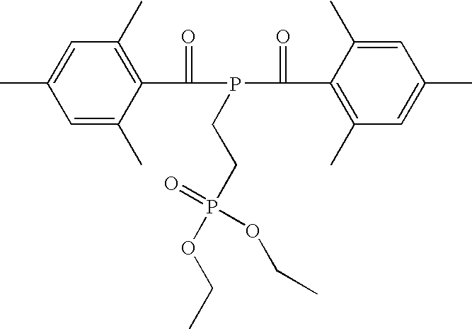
C1=C(C)C(C(P(C(C2=C(C)C=C(C)C=C2C)=O)CCP(OCC)(=O)OCC)=O)=C(C)C=C1C
